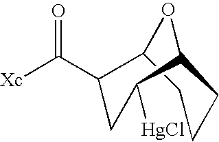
C([Xc])(=O)C1C2CCCC(C([HgCl])C1)O2
